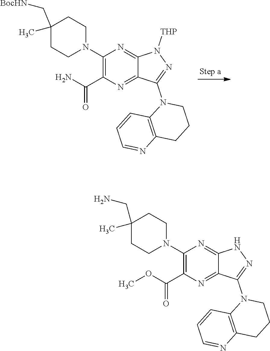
C12=C(CCCN1C1=NNC3=NC(N4CCC(C)(CN)CC4)=C(C(OC)=O)N=C31)N=CC=C2.C12=C(CCCN1C1=NN([THP])C3=NC(N4CCC(C)(C[BocHN])CC4)=C(C(N)=O)N=C31)N=CC=C2
